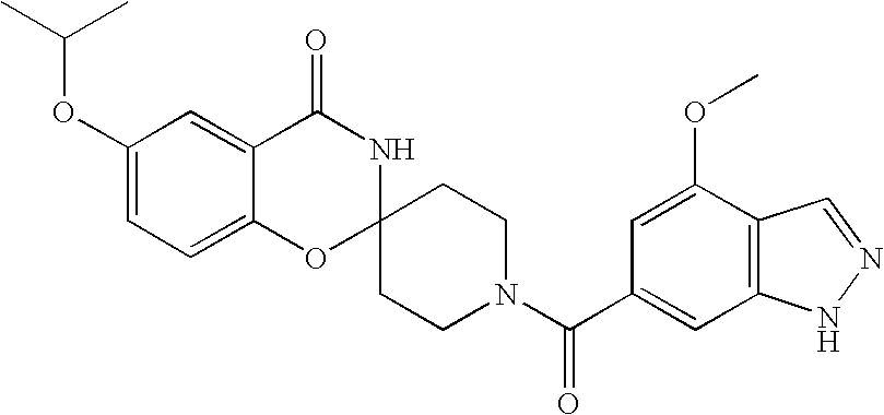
C1(OC(C)C)=CC=C2C(=C1)C(=O)NC1(O2)CCN(C(C2=CC3=C(C(OC)=C2)C=NN3)=O)CC1
